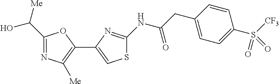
C1(C(O)[Me])=NC([Me])=C(C2=CSC(NC(CC3=CC=C(S([CF3])(=O)=O)C=C3)=O)=N2)O1
